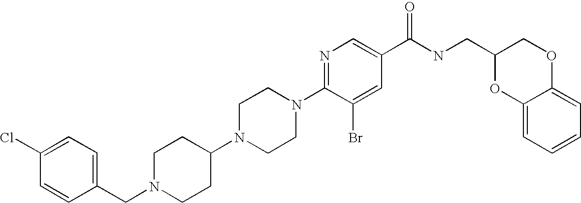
C(N1CCC(N2CCN(C3=NC=C(C(NCC4OC5=CC=CC=C5OC4)=O)C=C3Br)CC2)CC1)C1=CC=C(Cl)C=C1
